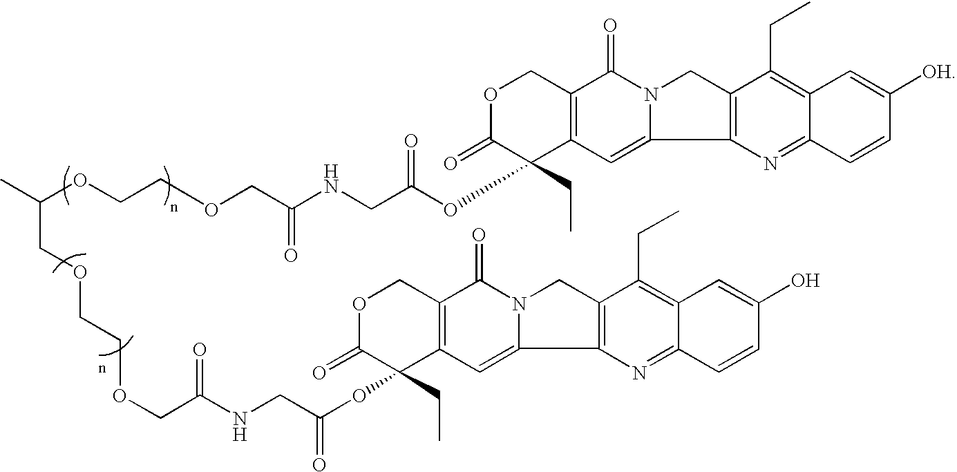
O(CCOCC(NCC(OC1(CC)C2=C(COC1=O)C(=O)N1CC3=C(C1=C2)N=C1C(=C3CC)C=C([OH])C=C1)=O)=O)C(C)COCCOCC(NCC(OC1(CC)C2=C(COC1=O)C(=O)N1C(=C2)C2=C(C1)C(CC)=C1C(=N2)C=CC(O)=C1)=O)=O
